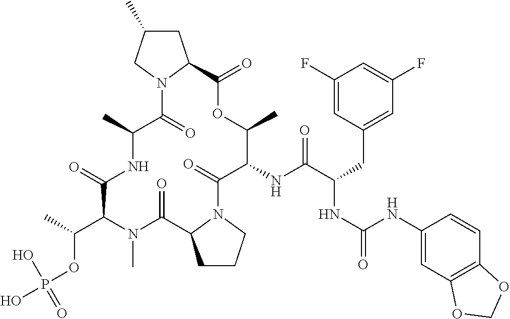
C(OP(O)(O)=O)(C1N(C)C(=O)C2N(C(=O)C(NC(C(CC3=CC(F)=CC(F)=C3)NC(=O)NC3=CC4=C(C=C3)OCO4)=O)C(C)OC(=O)C3N(C(=O)C(C)NC1=O)CC(C)C3)CCC2)C
